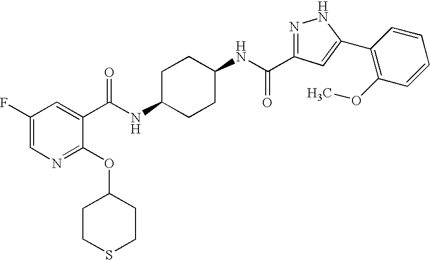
C1CSCCC1OC1=NC=C(F)C=C1C(NC1CCC(NC(C2=NNC(C3=C(OC)C=CC=C3)=C2)=O)CC1)=O
